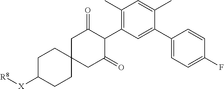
C1(C)=C(C2C(=O)CC3(CC2=O)CCC([X][R8])CC3)C=C(C2=CC=C(F)C=C2)C(C)=C1
